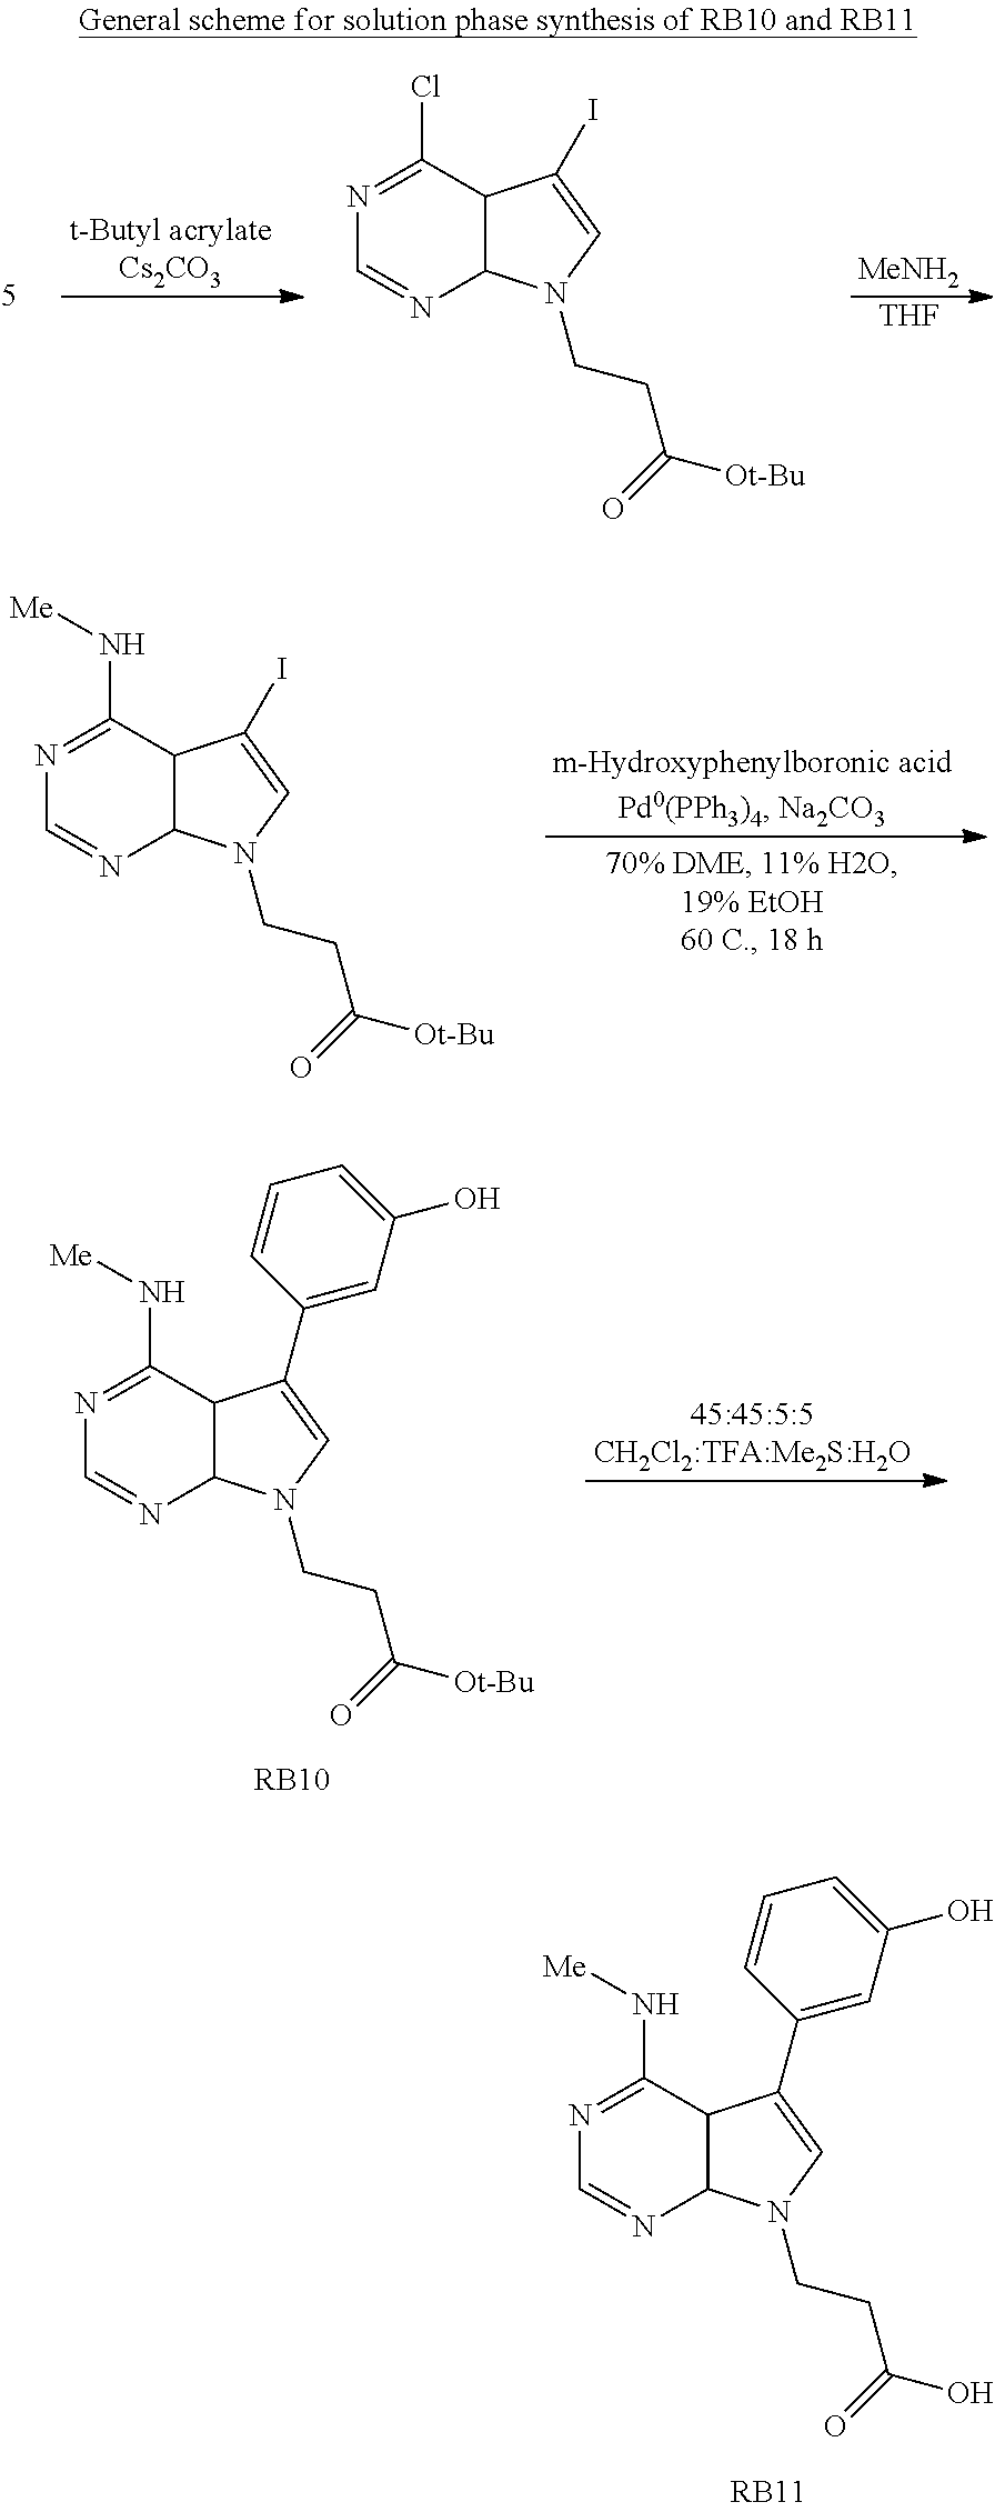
[MeNH2].[THF].N1=C(Cl)C2C(N=C1)N(CCC([Ot-Bu])=O)C=C2I.N1=C(N[Me])C2C(N=C1)N(CCC([Ot-Bu])=O)C=C2I.N1=C(N[Me])C2C(N=C1)N(CCC([Ot-Bu])=O)C=C2C1=CC(O)=CC=C1.N1=C(N[Me])C2C(N=C1)N(CCC(O)=O)C=C2C1=CC(O)=CC=C1
